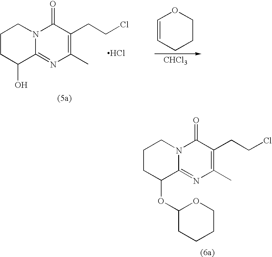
C1CC(OC2OCCCC2)C2=NC(C)=C(CCCl)C(=O)N2C1.C1CC(O)C2=NC(C)=C(CCCl)C(=O)N2C1.Cl.C1=CCCCO1.[CHCl3]
